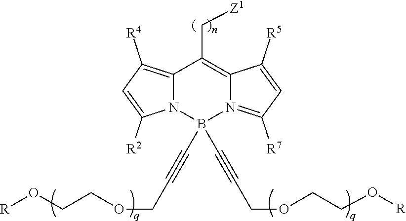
C12=C([R4])C=C([R2])N1B(C#CCOCCO[R])(C#CCOCCO[R])N1=C([R7])C=C([R5])C1=C2C[Z1]
